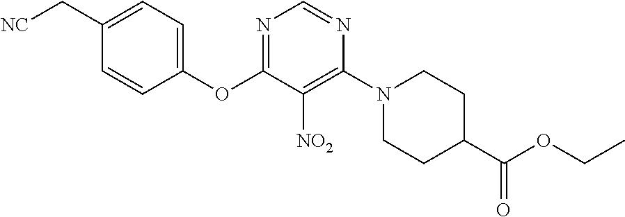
C1(OC2=NC=NC(N3CCC(C(OCC)=O)CC3)=C2[NO2])=CC=C(C[NC])C=C1
